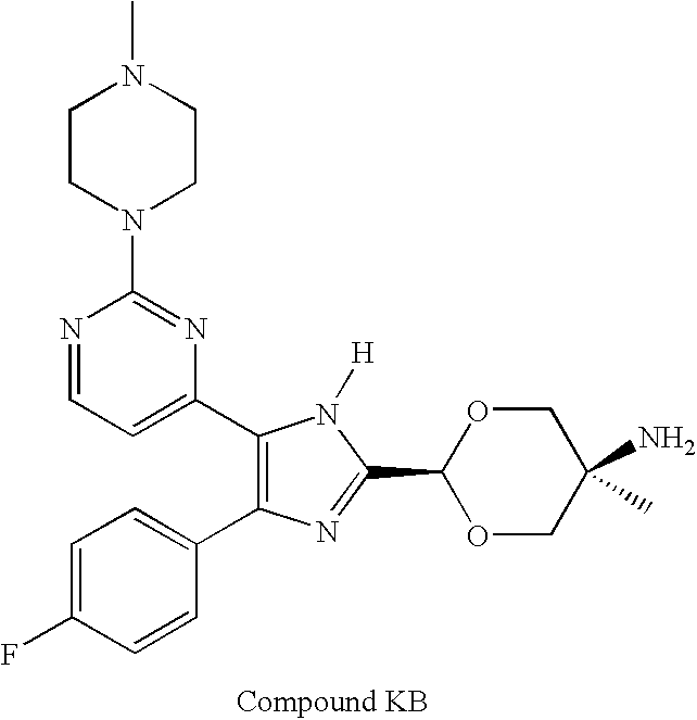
C1=C(F)C=CC(C2=C(C3=CC=NC(N4CCN(C)CC4)=N3)N([H])C(C3OCC(N)(C)CO3)=N2)=C1
